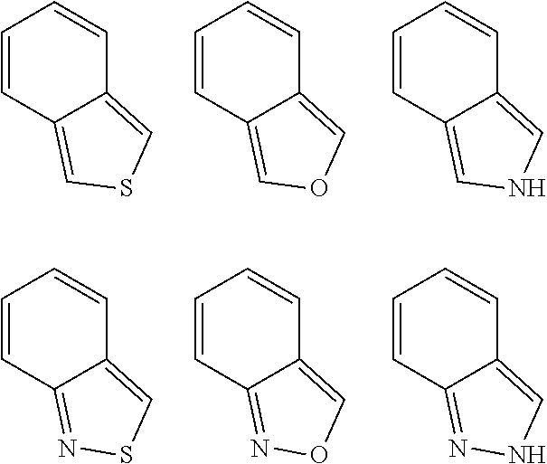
C1=CC2=CSC=C2C=C1.C1=CC2=COC=C2C=C1.C1=CC2=CNC=C2C=C1.C1=CC2=NSC=C2C=C1.C1=CC2=NOC=C2C=C1.C1=CC2=NNC=C2C=C1
